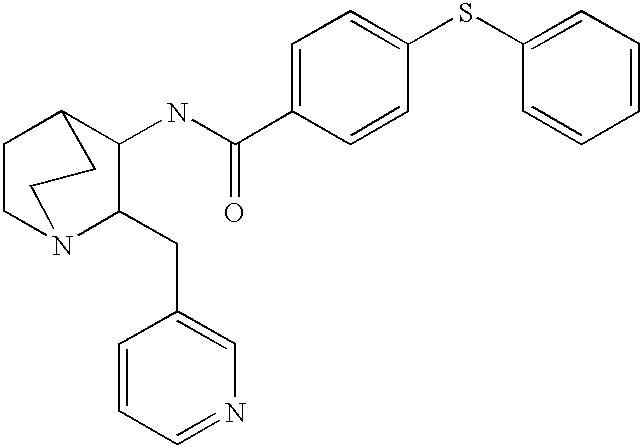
C1(NC(C2=CC=C(SC3=CC=CC=C3)C=C2)=O)C(CC2=CN=CC=C2)N2CCC1CC2
